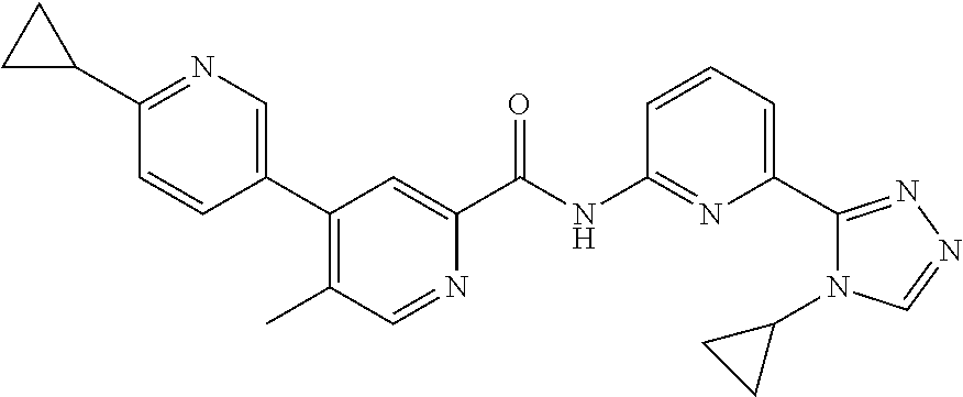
C1(C2=CN=C(C3CC3)C=C2)=C(C)C=NC(C(NC2=NC(C3=NN=CN3C3CC3)=CC=C2)=O)=C1
